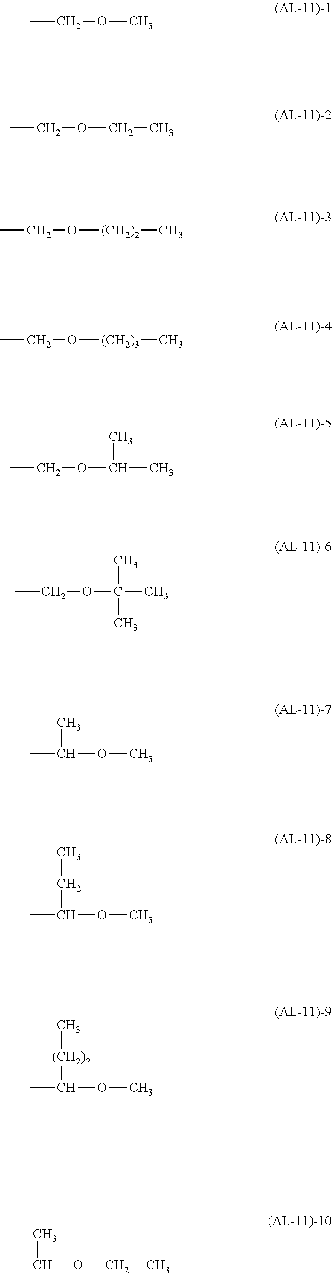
CCOC.CCOCC.CCO[(CH2)2]C.CCO[(CH2)3]C.CCOC(C)C.CCOC(C)(C)C.CC(OC)C.CC(OC)CC.CC(OC)[(CH2)2]C.CC(OCC)C
